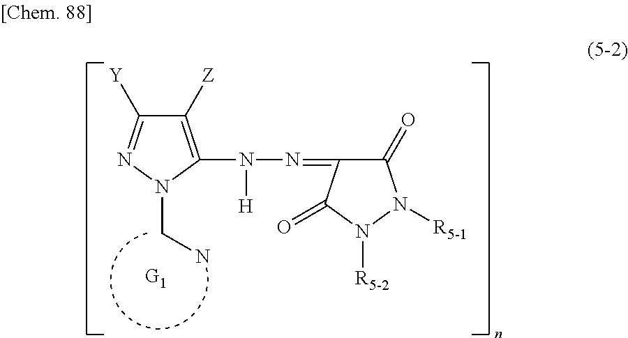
C1([Z])=C(N([H])N=C2C(=O)N([R5-1])N([R5-2])C2=O)N(CN)N=C1[Y]
